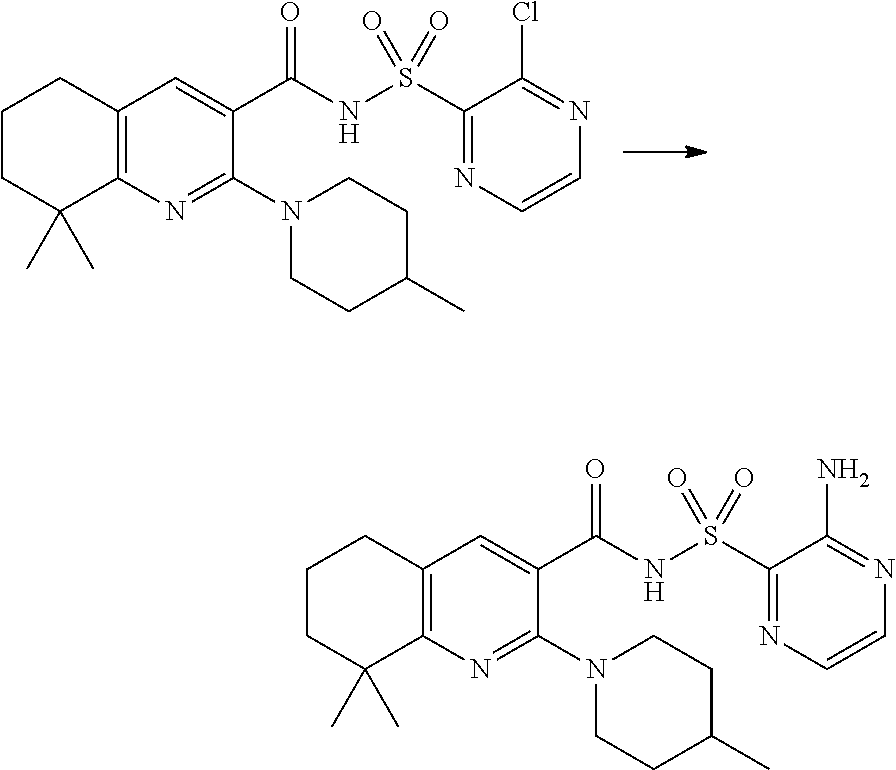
C1C(C)CCN(C2=NC3=C(C=C2C(=O)NS(C2=NC=CN=C2Cl)(=O)=O)CCCC3(C)C)C1.C1C(C)CCN(C2=NC3=C(C=C2C(=O)NS(C2=NC=CN=C2N)(=O)=O)CCCC3(C)C)C1
